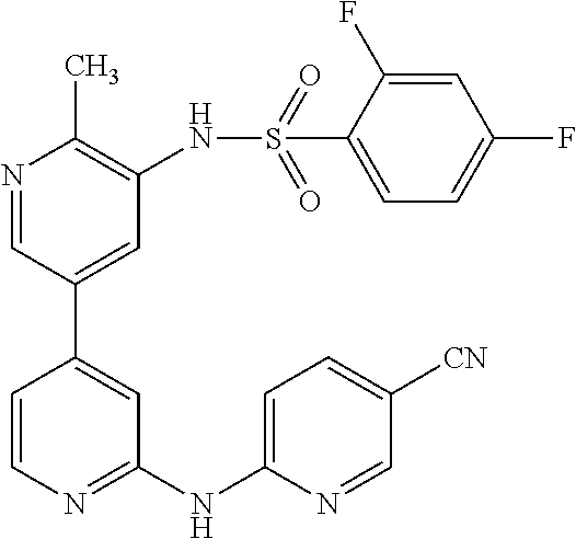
C1(NC2=CC=C([CN])C=N2)=NC=CC(C2=CC(NS(C3=CC=C(F)C=C3F)(=O)=O)=C(C)N=C2)=C1
